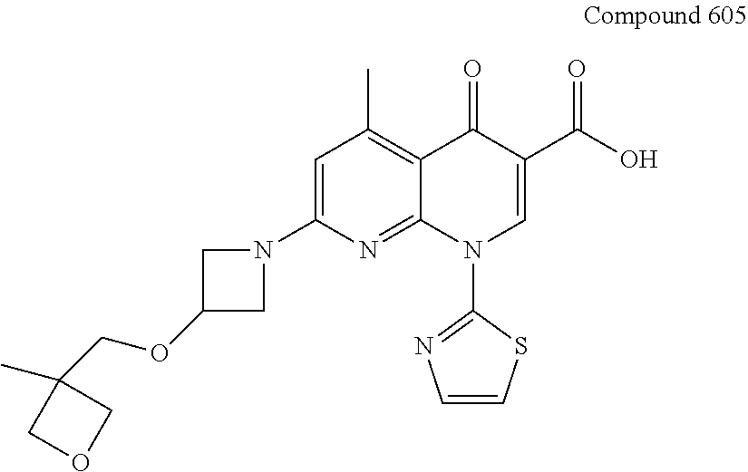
C1=C(N2CC(OCC3(C)COC3)C2)N=C2C(=C1C)C(=O)C(C(O)=O)=CN2C1=NC=CS1
